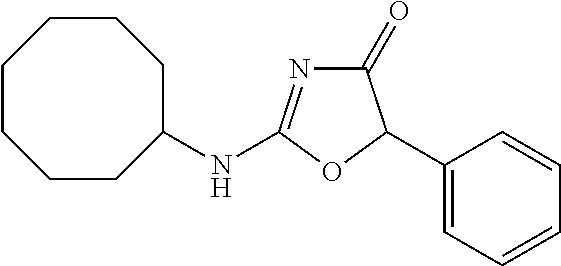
C1(=O)N=C(NC2CCCCCCC2)OC1C1=CC=CC=C1
